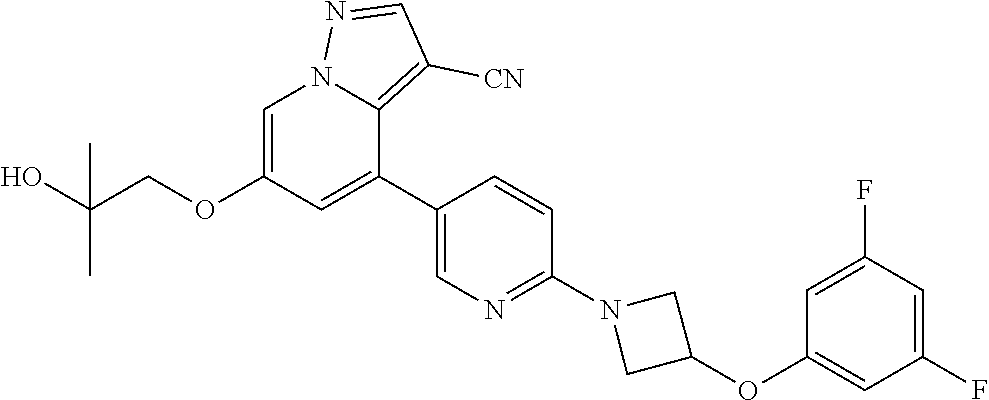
C1=C(OCC(O)(C)C)C=C(C2=CN=C(N3CC(OC4=CC(F)=CC(F)=C4)C3)C=C2)C2=C([CN])C=NN12
